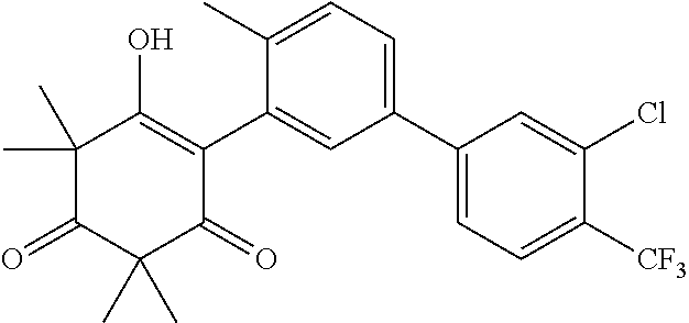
C1(C2=CC=C([CF3])C(Cl)=C2)=CC=C(C)C(C2=C(O)C(C)(C)C(=O)C(C)(C)C2=O)=C1
